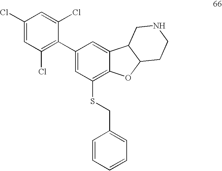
C1(Cl)=CC(Cl)=C(C2=CC(SCC3=CC=CC=C3)=C3C(=C2)C2C(O3)CCNC2)C(Cl)=C1
